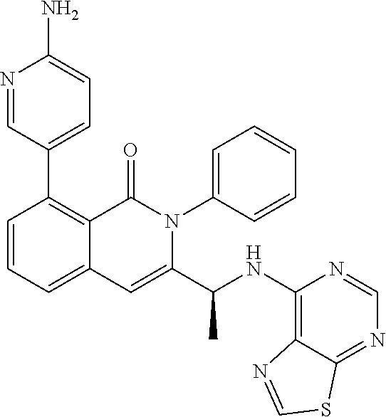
C1(C2=C3C(=CC=C2)C=C(C(NC2=C4C(=NC=N2)SC=N4)C)N(C2=CC=CC=C2)C3=O)=CC=C(N)N=C1
